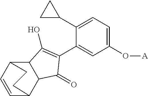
C1=CC2C3C(C1CC2)C(O)=C(C1=CC(O[A])=CC=C1C1CC1)C3=O
